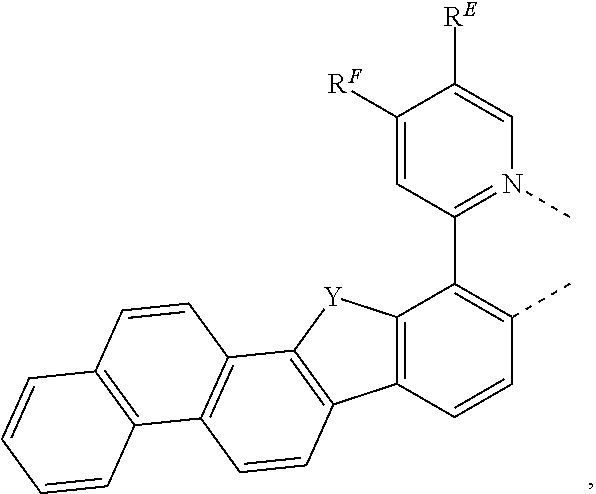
C12=C(C(C3=N(C)C=C([RE])C([RF])=C3)=C(C)C=C1)[Y]C1=C2C=CC2=C1C=CC1=C2C=CC=C1
